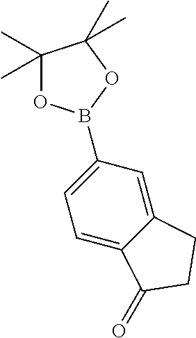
C1(B2OC(C)(C)C(C)(C)O2)=CC=C2C(=C1)CCC2=O
